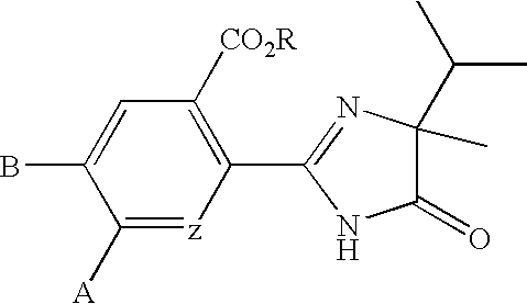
C1(C2=NC(C)(C(C)C)C(=O)N2)=C([CO2R])C=C(B)C([A])=[z]1
